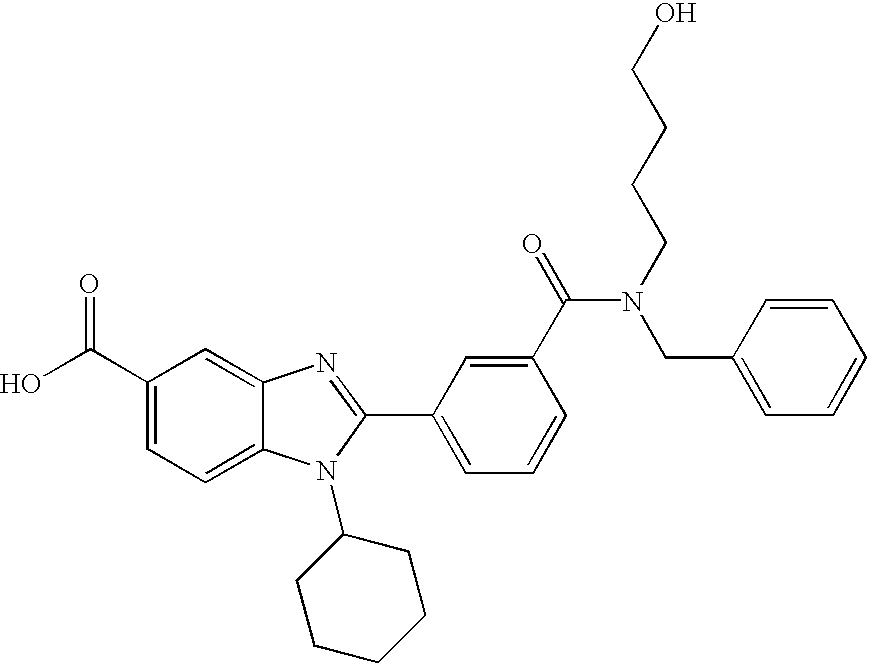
OC(C1=CC=C2C(=C1)N=C(C1=CC=CC(C(=O)N(CC3=CC=CC=C3)CCCCO)=C1)N2C1CCCCC1)=O
